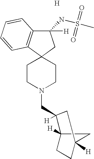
C1CN(CC2([H])C3([H])CCC([H])(C3)C2)CCC12CC(NS(C)(=O)=O)([H])C1=C2C=CC=C1.[H]
